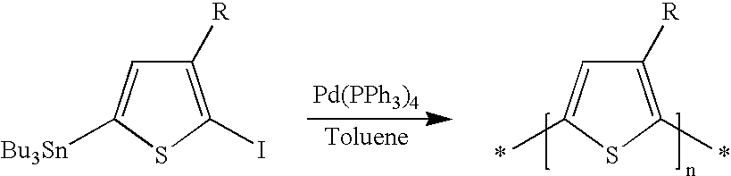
C1([R])=C(C)SC(C)=C1.[Pd(PPh3)4].C1([R])=C(I)SC([Bu3Sn])=C1
